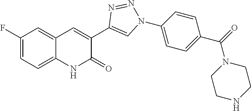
C1=C(F)C=C2C(=C1)NC(=O)C(C1=CN(C3=CC=C(C(=O)N4CCNCC4)C=C3)N=N1)=C2
